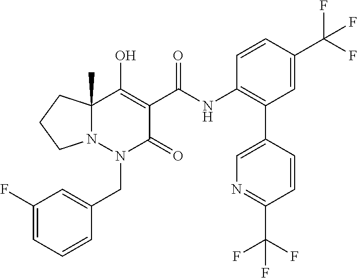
C1(F)=CC=CC(CN2C(=O)C(C(=O)NC3=C(C4=CN=C(C(F)(F)F)C=C4)C=C(C(F)(F)F)C=C3)=C(O)C3(C)N2CCC3)=C1
